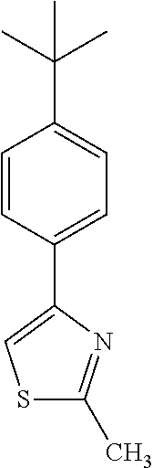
C1=CC(C2=CSC(C)=N2)=CC=C1C(C)(C)C
